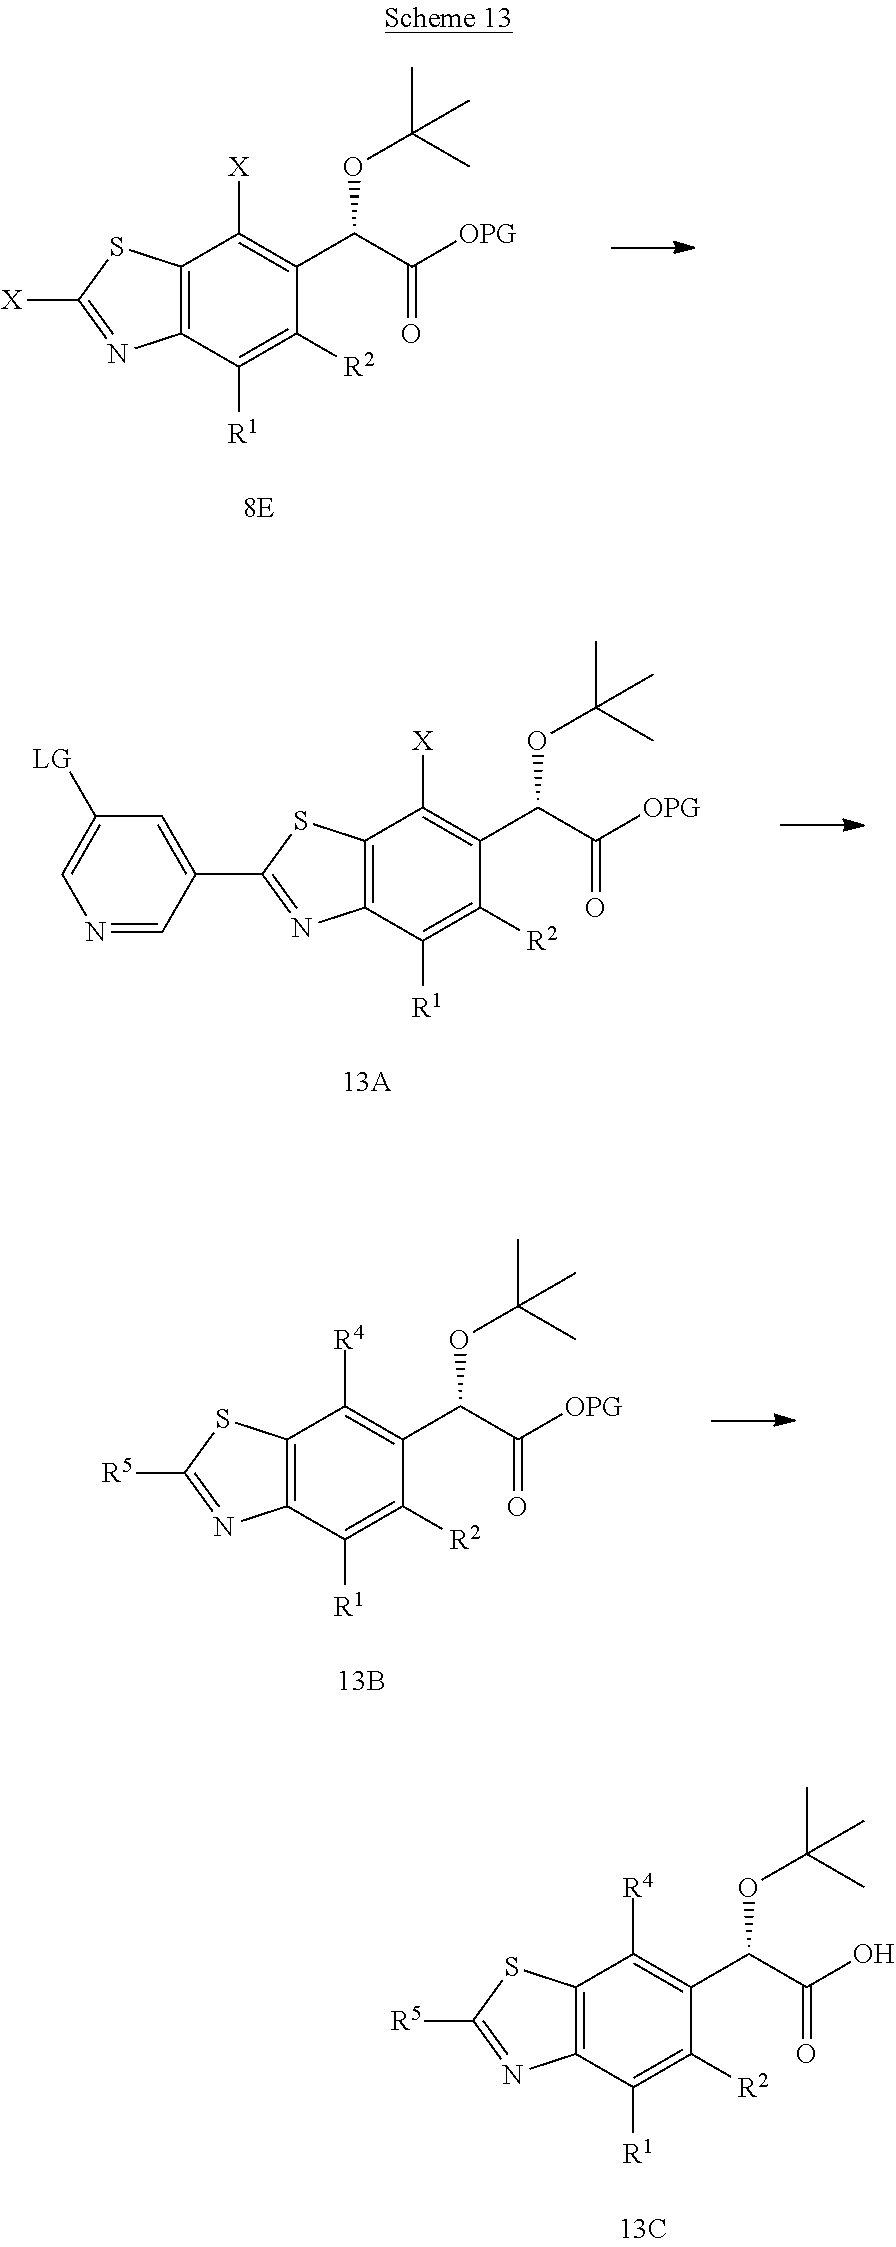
C12=C(C([R1])=C([R2])C(C(C([OPG])=O)OC(C)(C)C)=C1[R4])N=C([R5])S2.C12=C(C([R1])=C([R2])C(C(C([OPG])=O)OC(C)(C)C)=C1[X])N=C([X])S2.C12=C(C([R1])=C([R2])C(C(C([OPG])=O)OC(C)(C)C)=C1[X])N=C(C1=CC([LG])=CN=C1)S2.C12=C(C([R1])=C([R2])C(C(C(O)=O)OC(C)(C)C)=C1[R4])N=C([R5])S2
